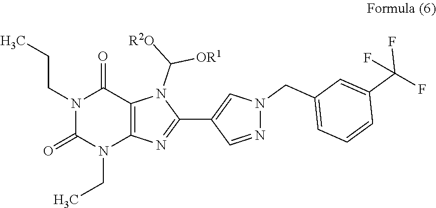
N1(CCC)C(=O)N(CC)C2=C(C1=O)N(C([OR1])[R2O])C(C1=CN(CC3=CC=CC(C(F)(F)F)=C3)N=C1)=N2
